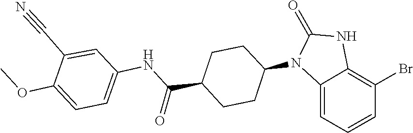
O=C1NC2=C(Br)C=CC=C2N1C1CCC(C(NC2=CC=C(OC)C(C#N)=C2)=O)CC1
